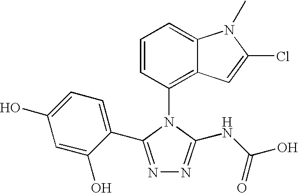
C1=CC(N2C(NC(O)=O)=NN=C2C2=CC=C(O)C=C2O)=C2C(=C1)N(C)C(Cl)=C2
